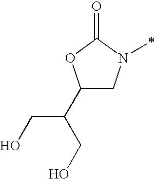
C1(C(CO)CO)CN(C)C(=O)O1
